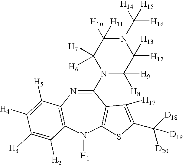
C1(N2C([H8])([H9])C([H12])([H13])N(C([H14])([H16])[H15])C([H10])([H11])C2([H7])[H6])=NC2=C(N([H1])C3=C1C([H17])=C(C([D18])([D20])[D19])S3)C([H2])=C([H3])C([H4])=C2[H5]
